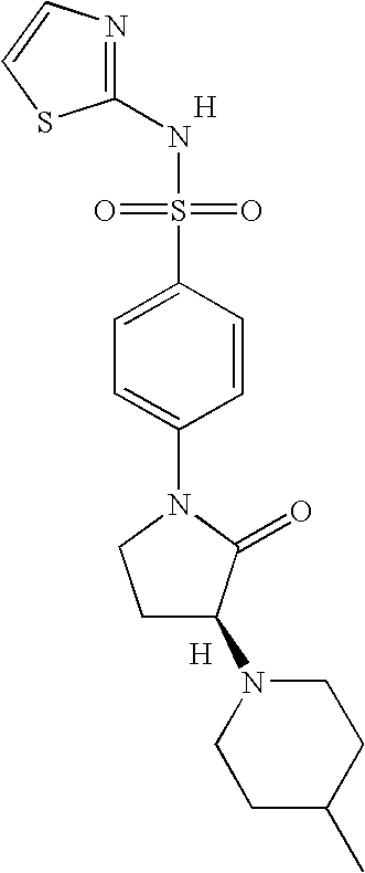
[H].N1=C(NS(=O)(=O)C2=CC=C(N3CCC(N4CCC(C)CC4)C3=O)C=C2)SC=C1.[H]
